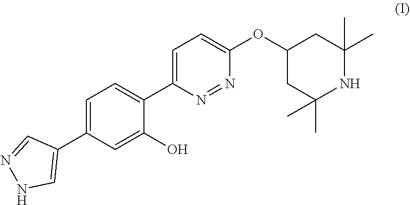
C1=C(C2=CNN=C2)C=C(O)C(C2=CC=C(OC3CC(C)(C)NC(C)(C)C3)N=N2)=C1
